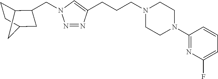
C(CCN1CCN(C2=NC(F)=CC=C2)CC1)C1=CN(CC2C3CCC(C2)C3)N=N1
